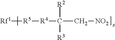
[Rf1][R5][R4]C([R2])([R3])C[NO2]
